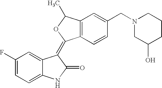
C1(F)=CC=C2C(=C1)C(=C1C3=C(C(C)O1)C=C(CN1CCCC(O)C1)C=C3)C(=O)N2
